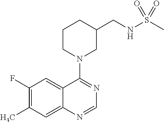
C1(F)=C(C)C=C2C(=C1)C(N1CC(CNS(C)(=O)=O)CCC1)=NC=N2
